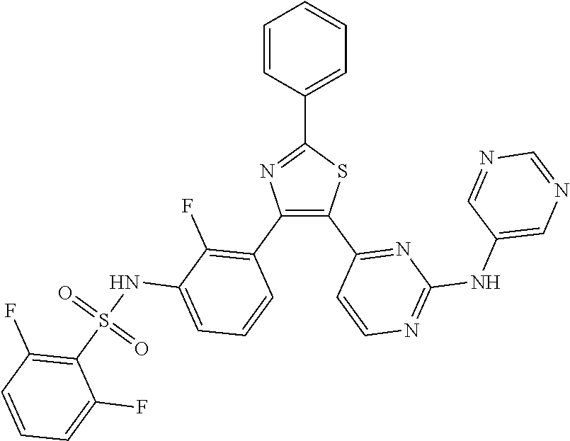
C1=C(C2=NC(C3=C(F)C(NS(C4=C(F)C=CC=C4F)(=O)=O)=CC=C3)=C(C3=NC(NC4=CN=CN=C4)=NC=C3)S2)C=CC=C1
